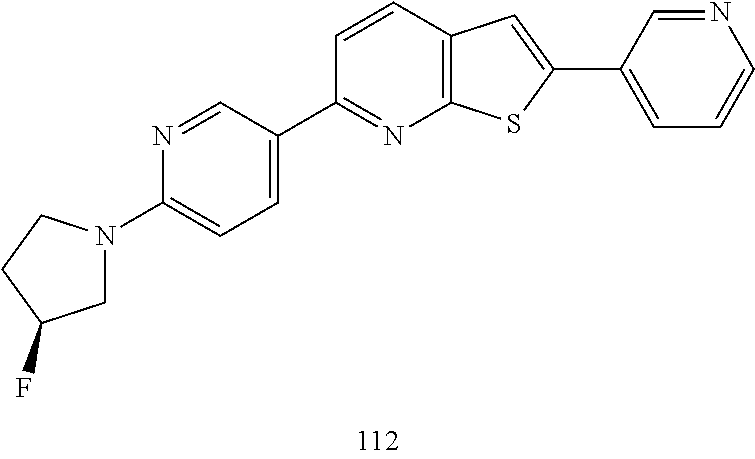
C1(C2=NC3=C(C=C2)C=C(C2=CC=CN=C2)S3)=CC=C(N2CC(F)CC2)N=C1
